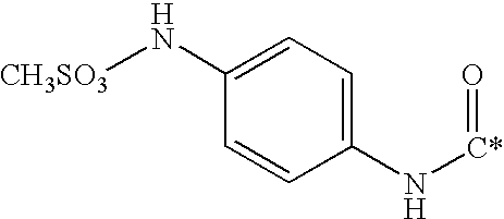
C1(N[CH3SO3])=CC=C(N[C*]=O)C=C1
